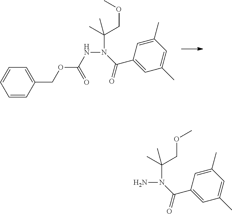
C1(C)=CC(C(N(C(C)(COC)C)NC(=O)OCC2=CC=CC=C2)=O)=CC(C)=C1.C1(C)=CC(C(N(C(C)(COC)C)N)=O)=CC(C)=C1
